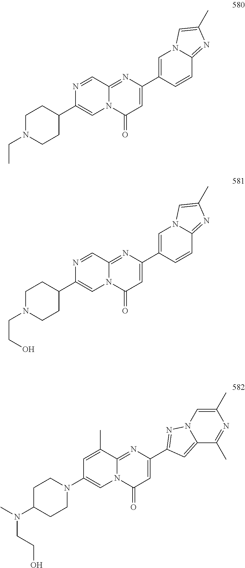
C1(C2CCN(CC)CC2)=CN2C(=NC(C3=CN4C(=NC(C)=C4)C=C3)=CC2=O)C=N1.C1(C2CCN(CCO)CC2)=CN2C(=NC(C3=CN4C(=NC(C)=C4)C=C3)=CC2=O)C=N1.C1(N2CCC(N(CCO)C)CC2)=CN2C(=NC(C3=NN4C=C(C)N=C(C)C4=C3)=CC2=O)C(C)=C1
